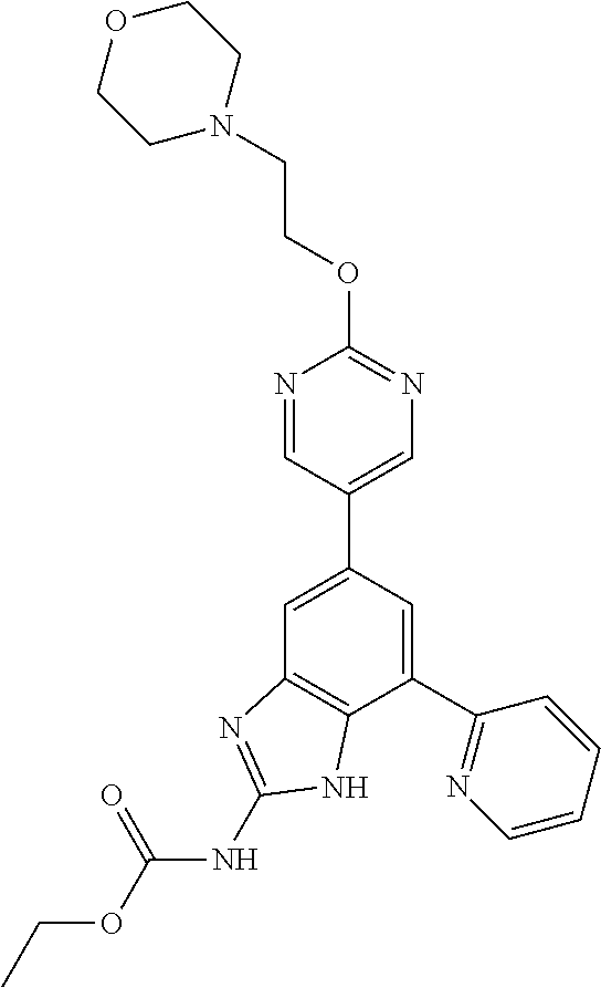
C1=C(C2=CN=C(OCCN3CCOCC3)N=C2)C=C(C2=NC=CC=C2)C2=C1N=C(NC(OCC)=O)N2
